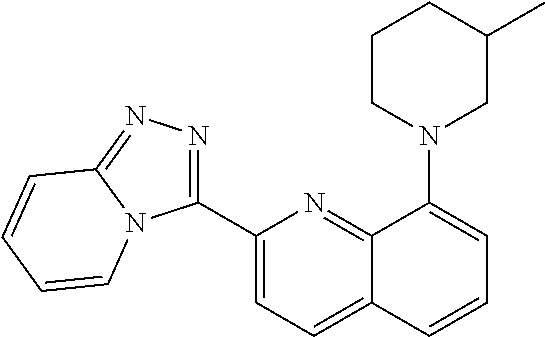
C1(C2=NN=C3N2C=CC=C3)=CC=C2C(=N1)C(N1CC(C)CCC1)=CC=C2
